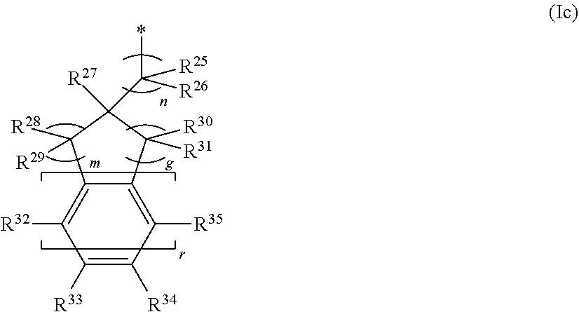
C1([R33])=C([R34])C([R35])=C2C(=C1[R32])C([R28])([R29])C([R27])(C(*)([R26])[R25])C2([R31])[R30]
